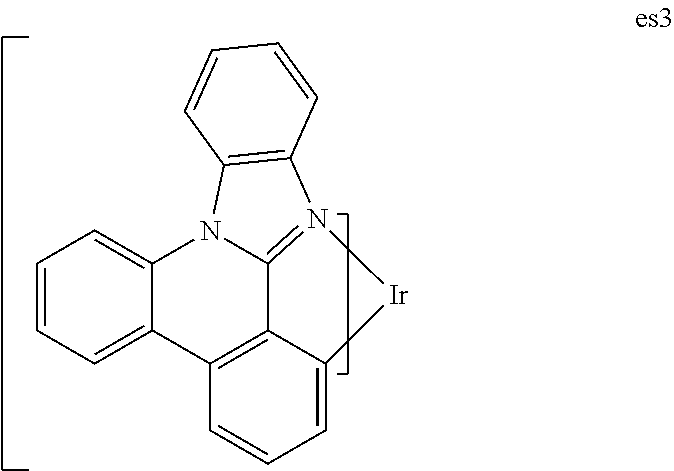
C1=CC=C2C(=C1)N1C3=N(C4=C1C=CC=C4)[Ir]C1=CC=CC2=C31
